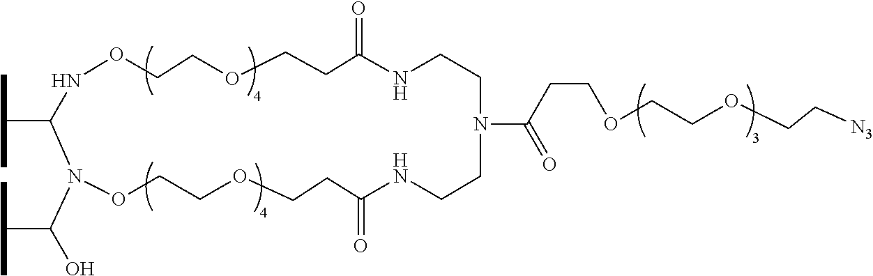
C(C1N(C(O)C(C)C)OCCOCCC(=O)NCCN(C(CCOCCOCC[N3])=O)CCNC(=O)CCOCCON1)(C)C
